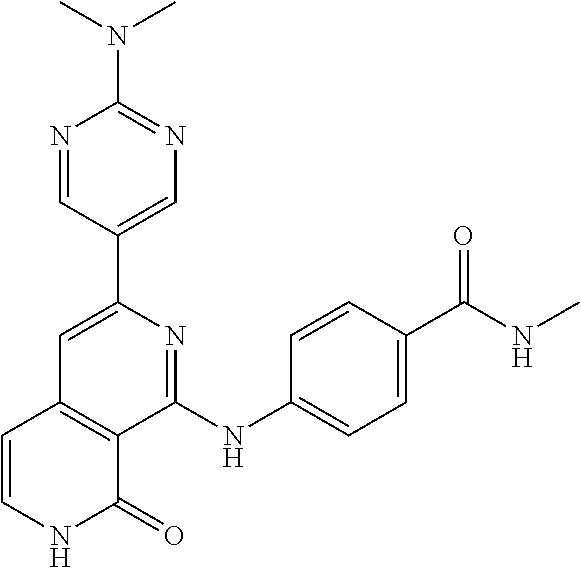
C1(C2=CN=C(N(C)C)N=C2)=CC2=C(C(NC3=CC=C(C(NC)=O)C=C3)=N1)C(=O)NC=C2
